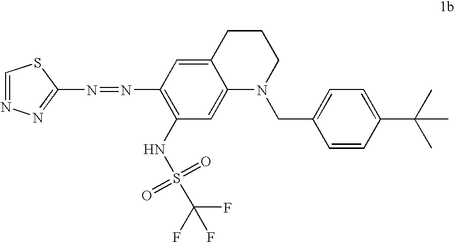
N(=NC1=C(NS(=O)(=O)C(F)(F)F)C=C2C(=C1)CCCN2CC1=CC=C(C(C)(C)C)C=C1)C1=NN=CS1
